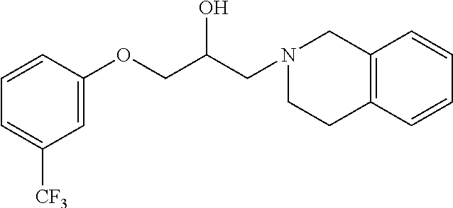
C1=C([CF3])C=C(OCC(CN2CCC3=C(C2)C=CC=C3)O)C=C1
